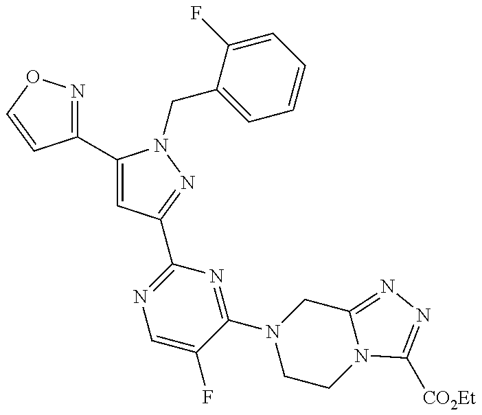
C1(C2=CC(C3=NC=C(F)C(N4CCN5C(=NN=C5[CO2Et])C4)=N3)=NN2CC2=CC=CC=C2F)=NOC=C1
